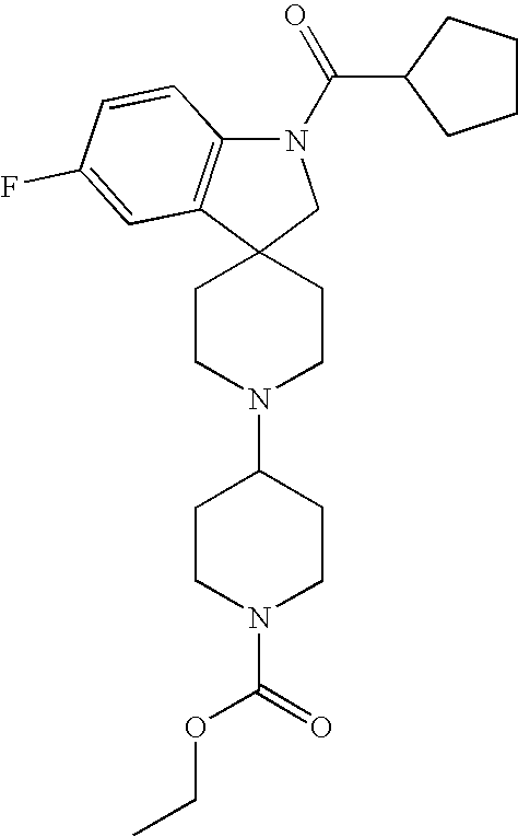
N1(C(C2CCCC2)=O)C2=C(C3(C1)CCN(C1CCN(C(=O)OCC)CC1)CC3)C=C(F)C=C2
